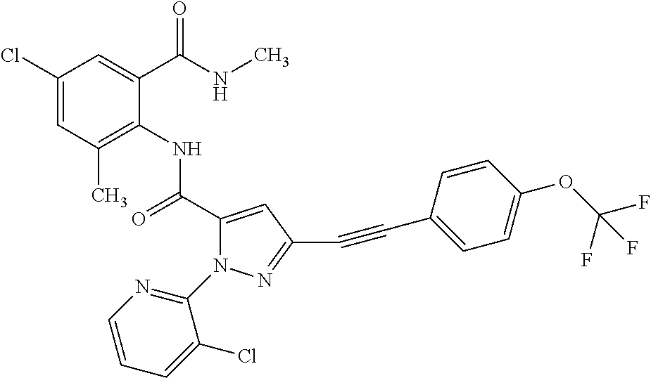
C1(Cl)=CC(C)=C(NC(C2=CC(C#CC3=CC=C(OC(F)(F)F)C=C3)=NN2C2=NC=CC=C2Cl)=O)C(C(NC)=O)=C1
